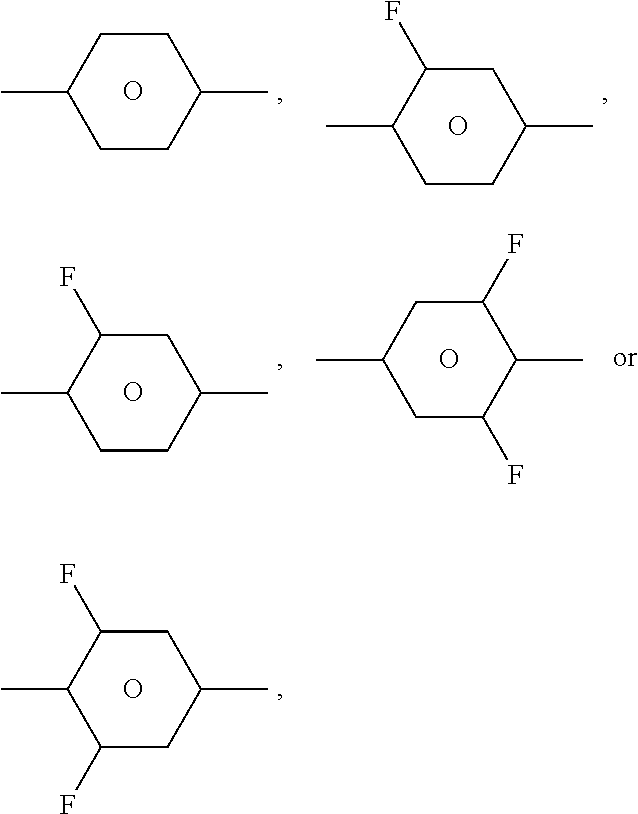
C1CC(C)CCC1C.O.C1CC(C)CC(F)C1C.O.C1C(F)C(C)C(F)CC1C.O.C1CC(C)CC(F)C1C.O.C1(F)CC(C)CC(F)C1C.O
